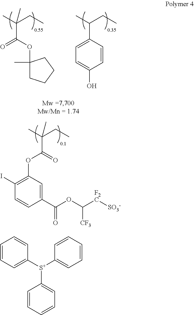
CC(CC)(C)C(=O)OC1=C(I)C=CC(C(OC([F2C][SO3-])[CF3])=O)=C1.CC(CC)(C)C(OC1(C)CCCC1)=O.CC(CC)C1=CC=C(O)C=C1.C1=CC=C([S+](C2=CC=CC=C2)C2=CC=CC=C2)C=C1
